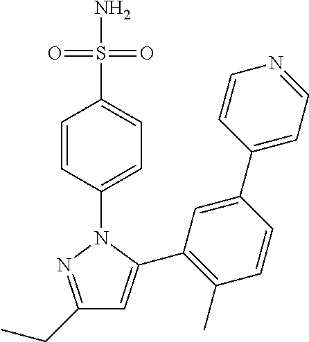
C1(CC)=NN(C2=CC=C(S(N)(=O)=O)C=C2)C(C2=C(C)C=CC(C3=CC=NC=C3)=C2)=C1
